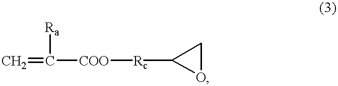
C=C([COO][Rc]C1OC1)[Ra]
